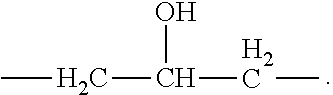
CCC(O)CC
